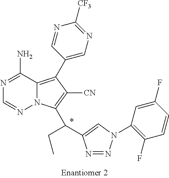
N1=NN(C2=C(F)C=CC(F)=C2)C=C1C(CC)C1=C([CN])C(C2=CN=C([CF3])N=C2)=C2N1N=CN=C2N
